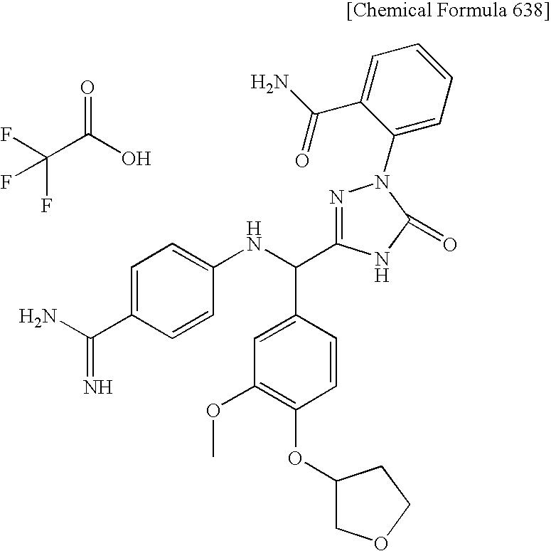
O=C(O)C(F)(F)F.C1=C(C(N)=N)C=CC(NC(C2=CC(OC)=C(OC3COCC3)C=C2)C2=NN(C3=CC=CC=C3C(N)=O)C(=O)N2)=C1
